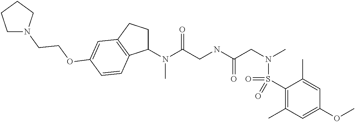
C1(N(C(CNC(CN(C)S(C2=C(C)C=C(OC)C=C2C)(=O)=O)=O)=O)C)CCC2=C1C=CC(OCCN1CCCC1)=C2
